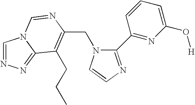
C(N1C(C2=NC(O[H])=CC=C2)=NC=C1)C1=C(CCC)C2=NN=CN2C=N1
